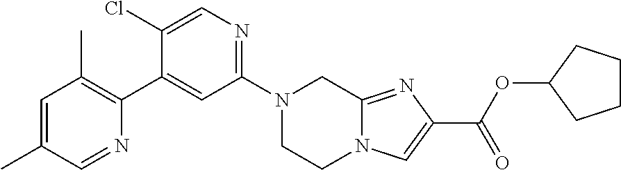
N1(C2=NC=C(Cl)C(C3=C(C)C=C(C)C=N3)=C2)CCN2C(=NC(C(=O)OC3CCCC3)=C2)C1
